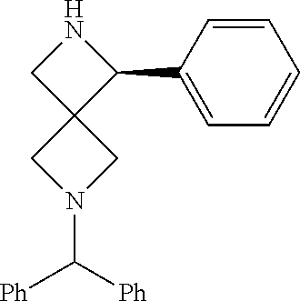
C12(CN(C([Ph])[Ph])C1)C(C1=CC=CC=C1)NC2
